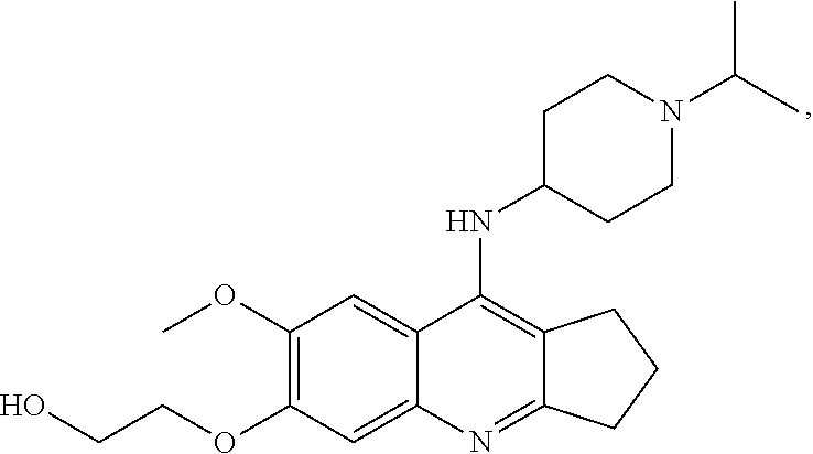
C12=C(NC3CCN(C(C)C)CC3)C3=CC(OC)=C(OCCO)C=C3N=C1CCC2
